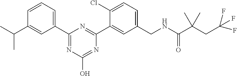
C1(C2=NC(O)=NC(C3=CC(CNC(=O)C(CC(F)(F)F)(C)C)=CC=C3Cl)=N2)=CC=CC(C(C)C)=C1
